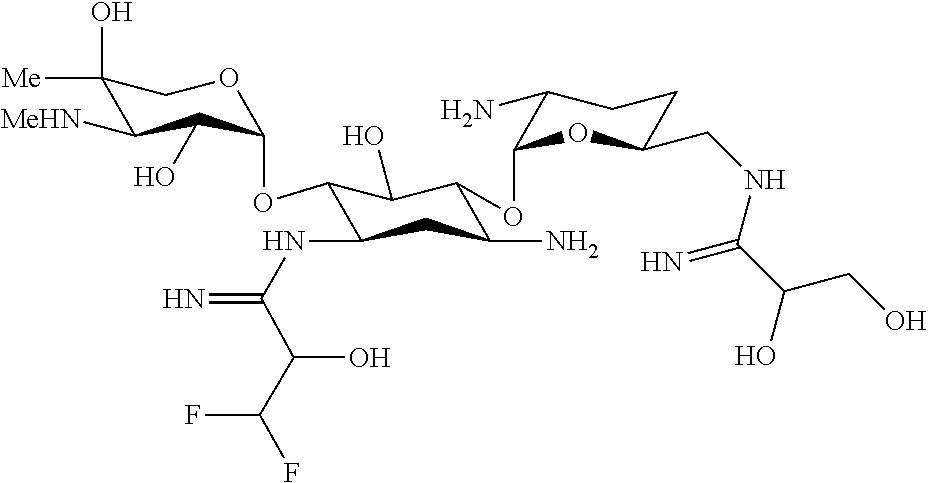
C1(O)([Me])C([MeHN])C(O)C(OC2C(NC(=N)C(O)C(F)F)CC(N)C(OC3OC(CNC(C(O)CO)=N)CCC3N)C2O)OC1
